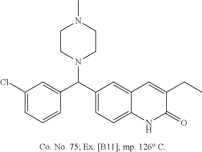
ClC1=CC=CC(C(C2=CC=C3C(=C2)C=C(CC)C(=O)N3)N2CCN(C)CC2)=C1
